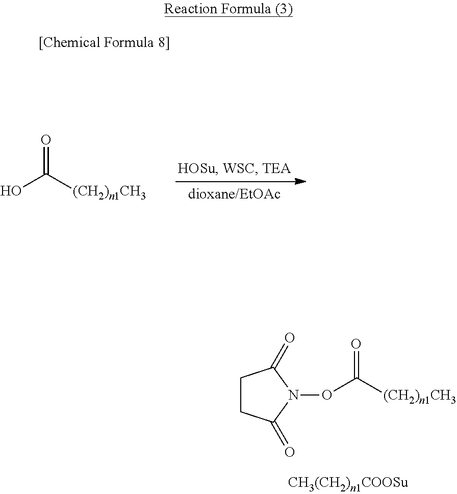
O=C([(CH2)n1CH3])O.O=C([(CH2)n1CH3])ON1C(=O)CCC1=O
